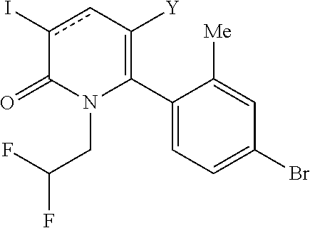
C1(C2=C([Y])cc(I)C(=O)N2CC(F)F)=CC=C(Br)C=C1[Me]
